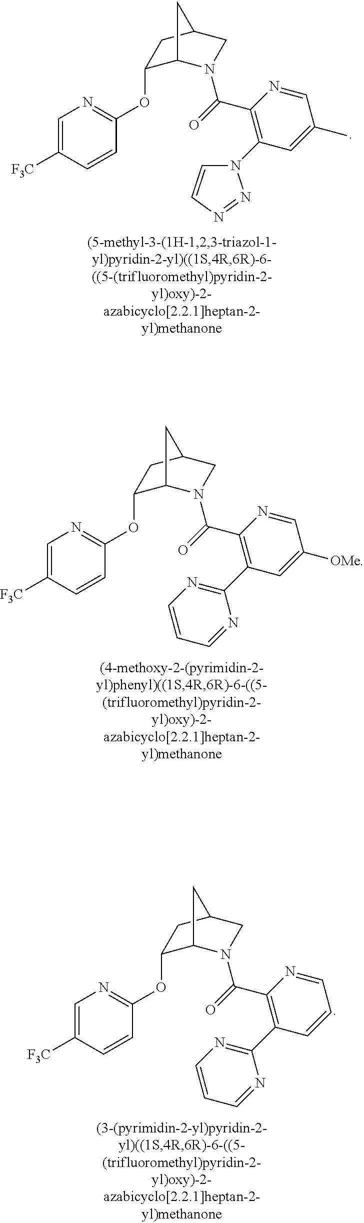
C1=C([F3C])C=CC(OC2C3N(C(C4=C(N5C=CN=N5)C=C(C)C=N4)=O)CC(C2)C3)=N1.C1=C([F3C])C=CC(OC2C3N(C(C4=C(C5=NC=CC=N5)C=C([OMe])C=N4)=O)CC(C2)C3)=N1.C1=C([F3C])C=CC(OC2C3N(C(C4=C(C5=NC=CC=N5)C=CC=N4)=O)CC(C2)C3)=N1
